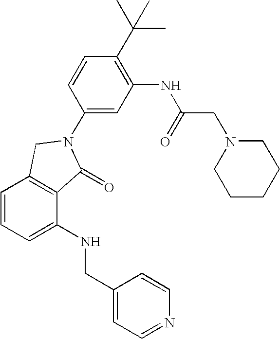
C1=CC=C(NCC2=CC=NC=C2)C2=C1CN(C1=CC(NC(=O)CN3CCCCC3)=C(C(C)(C)C)C=C1)C2=O
